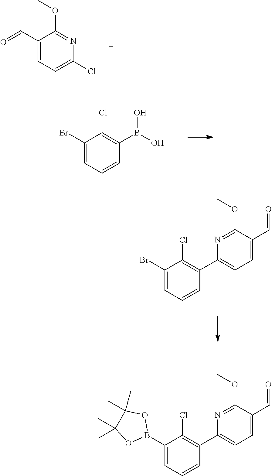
C1(C=O)=CC=C(Cl)N=C1OC.C1(Br)=CC=CC(B(O)O)=C1Cl.C1(Br)=CC=CC(C2=CC=C(C=O)C(OC)=N2)=C1Cl.C1(B2OC(C)(C)C(C)(C)O2)=CC=CC(C2=CC=C(C=O)C(OC)=N2)=C1Cl
